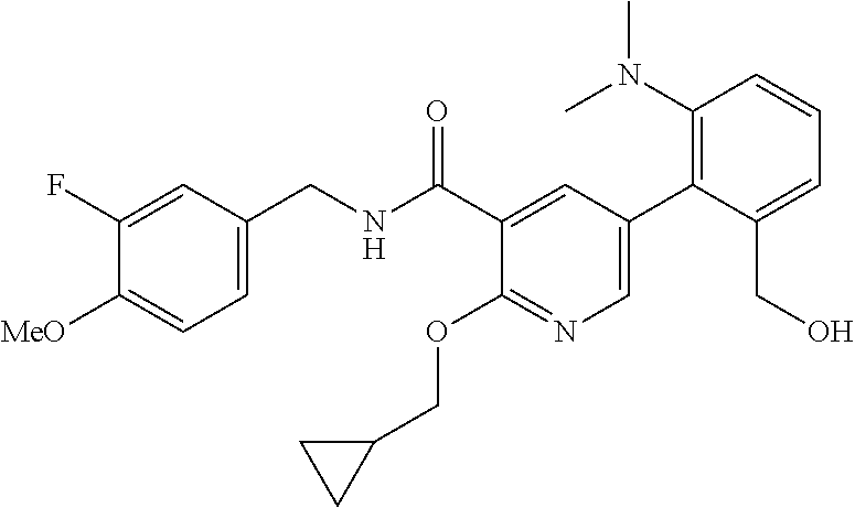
C1=C(CNC(C2=CC(C3=C(N(C)C)C=CC=C3CO)=CN=C2OCC2CC2)=O)C=C(F)C([MeO])=C1
